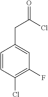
C1=CC(Cl)=C(F)C=C1CC(=O)Cl
